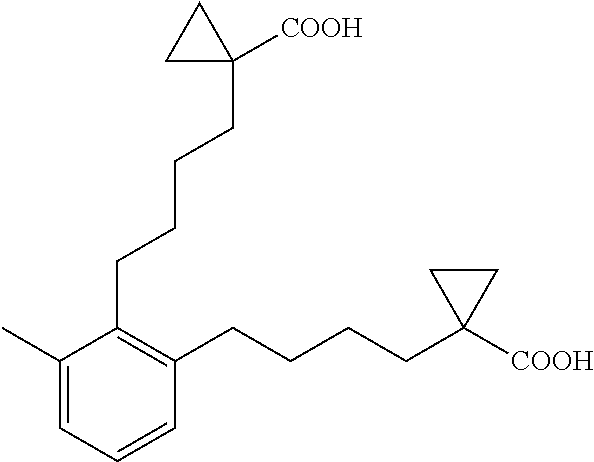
C1(C)=CC=CC(CCCCC2([COOH])CC2)=C1CCCCC1([COOH])CC1
